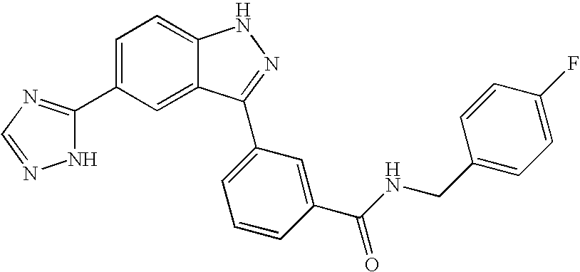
C1=C(C2=NC=NN2)C=C2C(=C1)NN=C2C1=CC=CC(C(NCC2=CC=C(F)C=C2)=O)=C1
